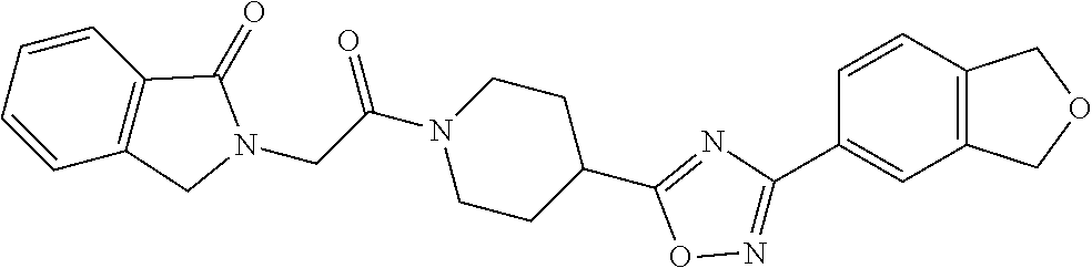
C(C(N1CCC(C2=NC(C3=CC4=C(C=C3)COC4)=NO2)CC1)=O)N1C(=O)C2=C(C1)C=CC=C2
